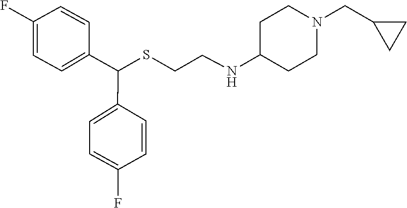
S(CCNC1CCN(CC2CC2)CC1)C(C1=CC=C(F)C=C1)C1=CC=C(F)C=C1
